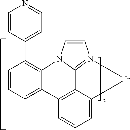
C1=CC=C2C(=C1C1=CC=NC=C1)N1C3=N(C=C1)[Ir]C1=CC=CC2=C13
